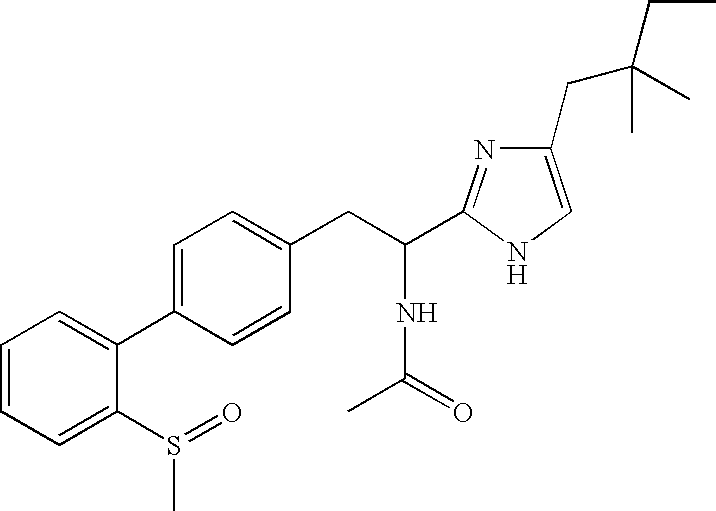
C1(C2=CC=CC=C2S(C)=O)=CC=C(CC(C2=NC(CC(C)(CC)C)=CN2)NC(C)=O)C=C1
